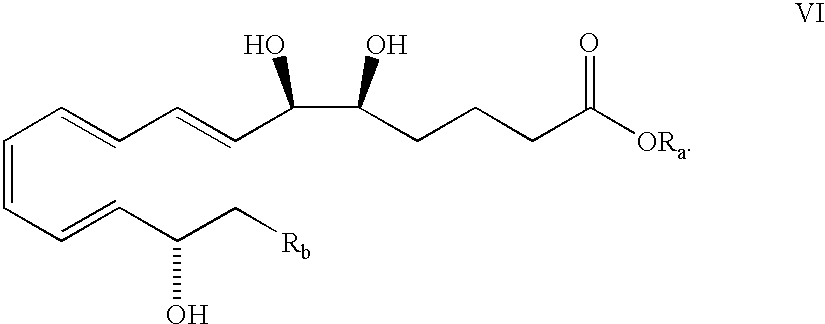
C(=CC=CC(C[Rb])O)C=CC=CC(C(CCCC([ORa])=O)O)O
